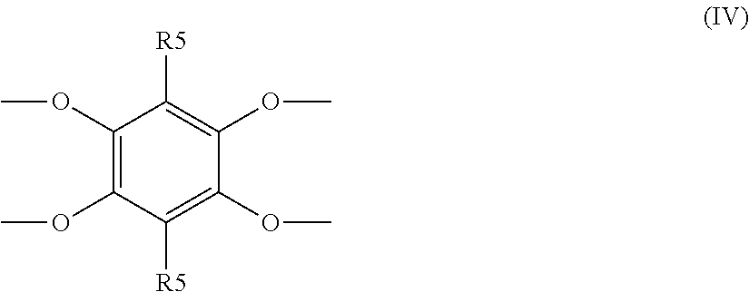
C1(OC)=C(OC)C([R5])=C(OC)C(OC)=C1[R5]
